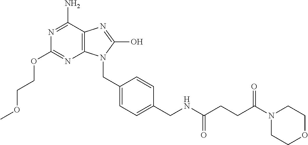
N1=C(N)C2=C(N=C1OCCOC)N(CC1=CC=C(CNC(CCC(=O)N3CCOCC3)=O)C=C1)C(O)=N2
